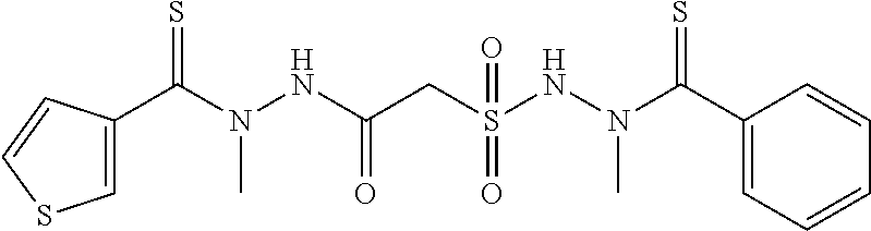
C1=C(C(N(NC(CS(NN(C(C2=CC=CC=C2)=S)C)(=O)=O)=O)C)=S)C=CS1
